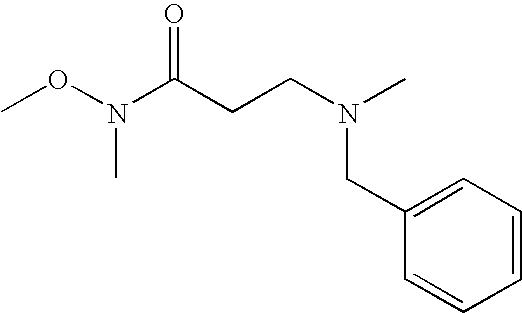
CON(C)C(CCN(C)CC1=CC=CC=C1)=O
